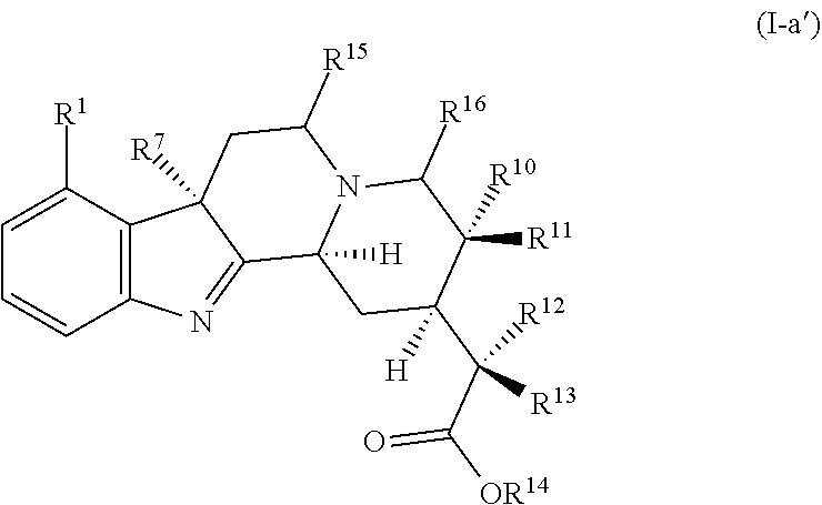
C12=C(C([R1])=CC=C1)C1([R7])C(=N2)C2([H])N(C([R15])C1)C([R16])C([R11])([R10])C(C(C(=O)[OR14])([R13])[R12])([H])C2
